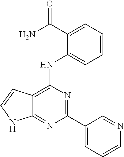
C12=NC(C3=CC=CN=C3)=NC(NC3=CC=CC=C3C(N)=O)=C1C=CN2
